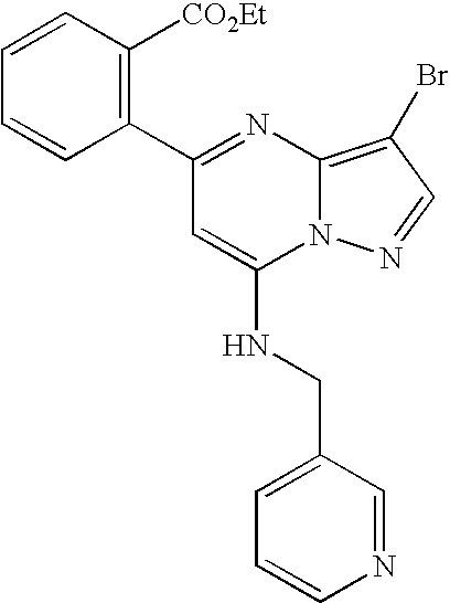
C1(C2=C([CO2Et])C=CC=C2)=NC2=C(Br)C=NN2C(NCC2=CC=CN=C2)=C1
